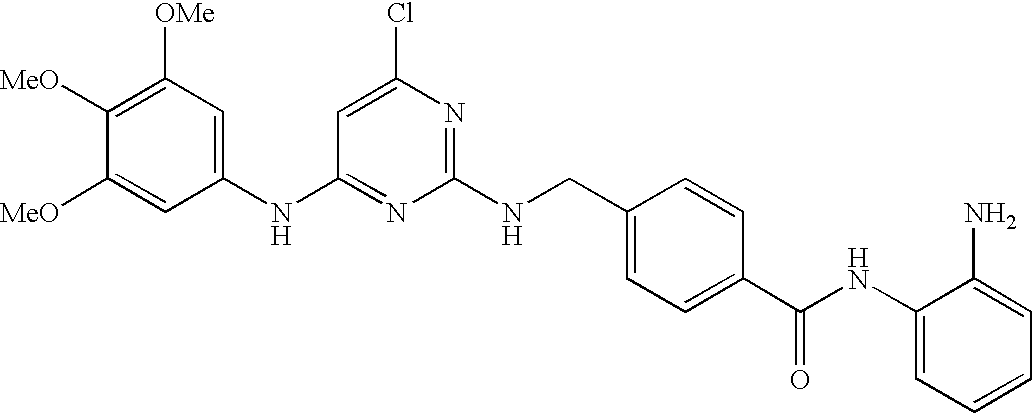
C1(NC2=NC(NCC3=CC=C(C(NC4=CC=CC=C4N)=O)C=C3)=NC(Cl)=C2)=CC([OMe])=C([MeO])C([MeO])=C1
